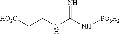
C(CNC(N[PO3H2])=N)[HO2C]
